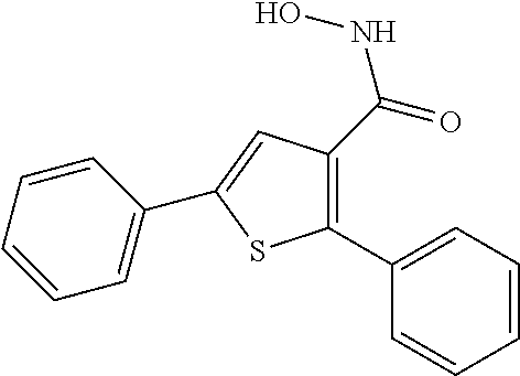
C1=CC=CC=C1C1=CC(C(=O)NO)=C(C2=CC=CC=C2)S1
